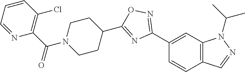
C1(C2=NOC(C3CCN(C(C4=C(Cl)C=CC=N4)=O)CC3)=N2)=CC2=C(C=C1)C=NN2C(C)C
